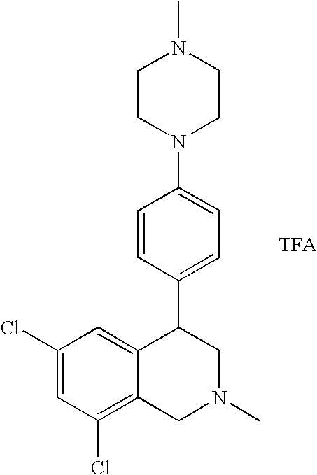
C1(Cl)=CC(Cl)=C2C(=C1)C(C1=CC=C(N3CCN(C)CC3)C=C1)CN(C)C2.[TFA]
